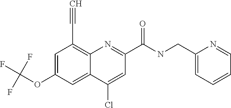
C1(Cl)=CC(C(NCC2=CC=CC=N2)=O)=NC2=C(C#C)C=C(OC(F)(F)F)C=C12
